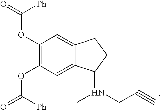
C1(OC(=O)[Ph])=C(OC(=O)[Ph])C=C2C(=C1)CCC2N(C)CC#C
